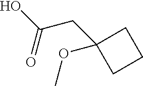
OC(CC1(OC)CCC1)=O
